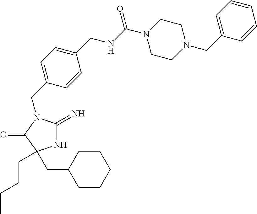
N1C(=N)N(CC2=CC=C(CNC(N3CCN(CC4=CC=CC=C4)CC3)=O)C=C2)C(=O)C1(CC1CCCCC1)CCCC
